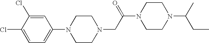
C1=C(Cl)C(Cl)=CC=C1N1CCN(CC(N2CCN(C(CC)C)CC2)=O)CC1
